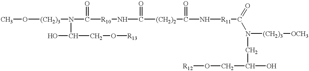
CO[(CH2)3]N(C([R10]NC([(CH2)2]C(N[R11]C(N(CC(CO[R12])O)[(CH2)3][OCH3])=O)=O)=O)=O)C(O)CO[R13]
